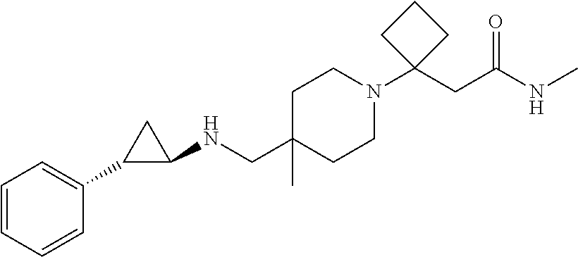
C1=CC=CC(C2C(NCC3(C)CCN(C4(CC(NC)=O)CCC4)CC3)C2)=C1
